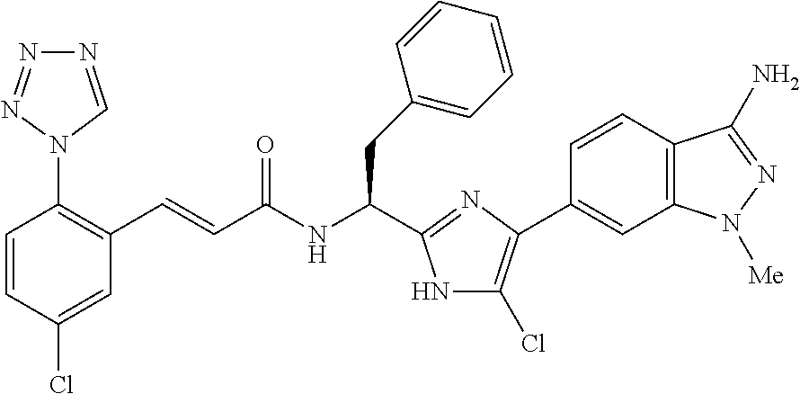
C1(Cl)=CC(C=CC(NC(CC2=CC=CC=C2)C2=NC(C3=CC4=C(C=C3)C(N)=NN4[Me])=C(Cl)N2)=O)=C(N2C=NN=N2)C=C1
